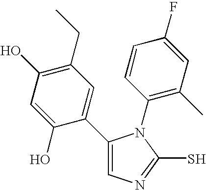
C1(C2=CC(CC)=C(O)C=C2O)=CN=C(S)N1C1=C(C)C=C(F)C=C1
